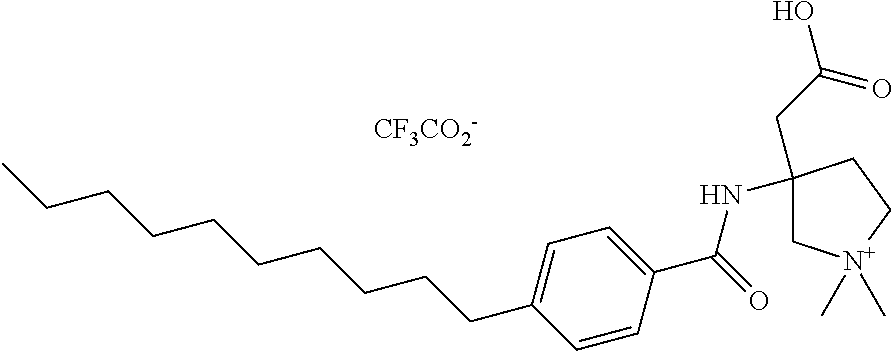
C1=CC(C(NC2(CC(=O)O)C[N+](C)(C)CC2)=O)=CC=C1CCCCCCCCCC.[CF3CO2-]
